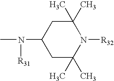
C1C(C)(C)N([R32])C(C)(C)CC1N(C)[R31]
